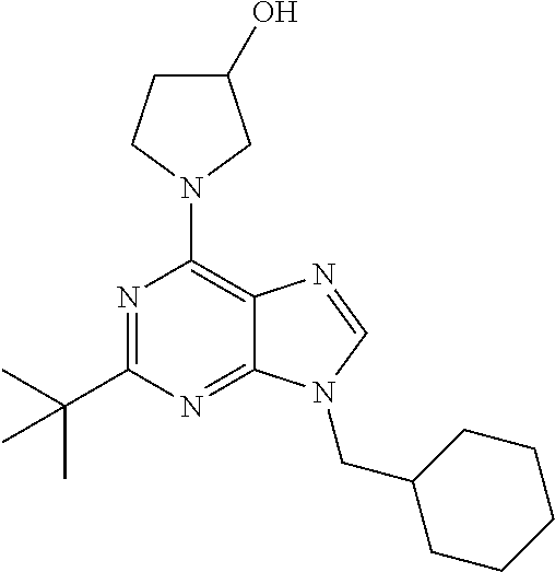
N1=C(C(C)(C)C)N=C2C(=C1N1CC(O)CC1)N=CN2CC1CCCCC1
